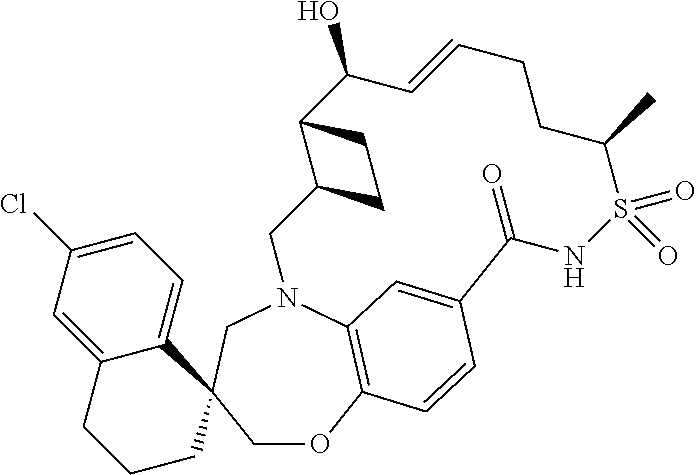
N1C(=O)C2=CC3=C(OCC4(C5=CC=C(Cl)C=C5CCC4)CN3CC3C(C(O)C=CCCC(C)S1(=O)=O)CC3)C=C2
